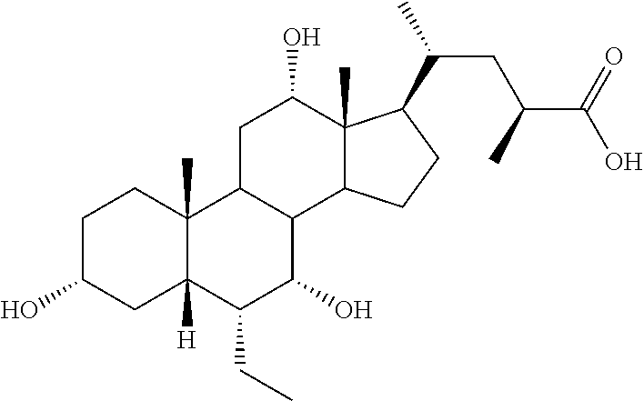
C1C(O)CC2([H])C(C)(C1)C1C(C(O)C2CC)C2C(C)(C(O)C1)C(C(C)CC(C(=O)O)C)CC2
